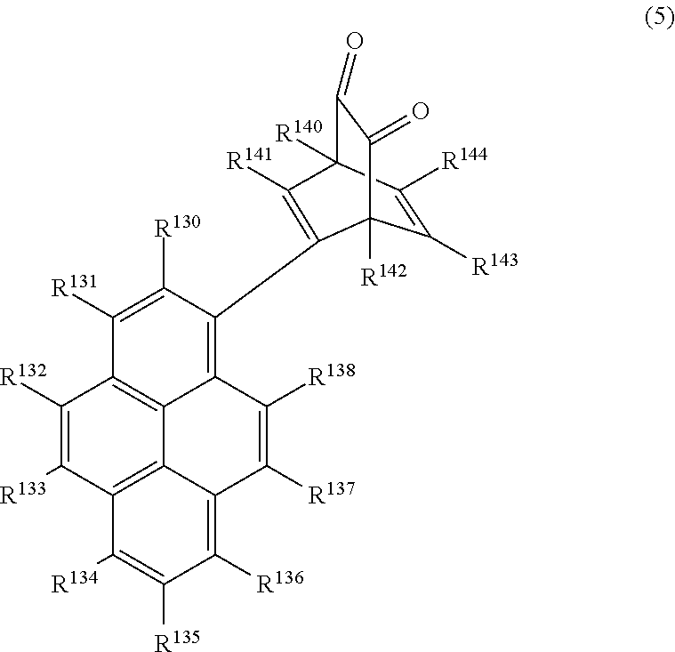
C1([R132])=C([R133])C2=C3C4=C1C([R131])=C([R130])C(C1=C([R141])C5([R140])C(=O)C(=O)C1([R142])C([R143])=C5[R144])=C4C([R138])=C([R137])C3=C([R136])C([R135])=C2[R134]
